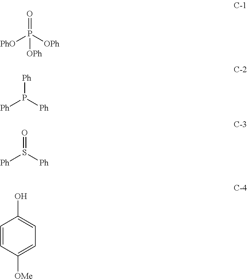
O=P([PhO])([OPh])[OPh].[Ph]P([Ph])[Ph].O=S([Ph])[Ph].C1=CC([OMe])=CC=C1O
